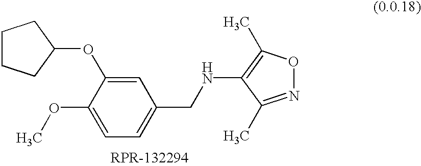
C1CCC(OC2=CC(CNC3=C(C)ON=C3C)=CC=C2OC)C1
